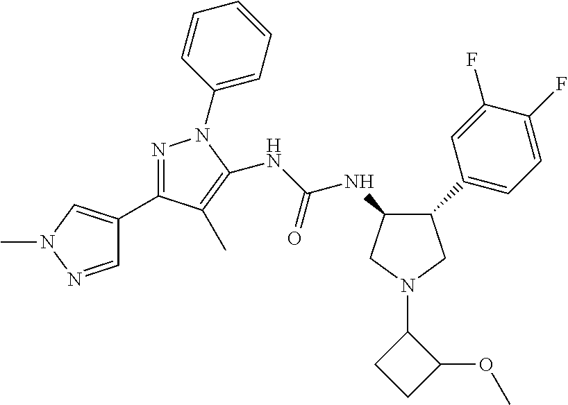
C1(NC(NC2=C(C)C(C3=CN(C)N=C3)=NN2C2=CC=CC=C2)=O)C(C2=CC=C(F)C(F)=C2)CN(C2CCC2OC)C1
